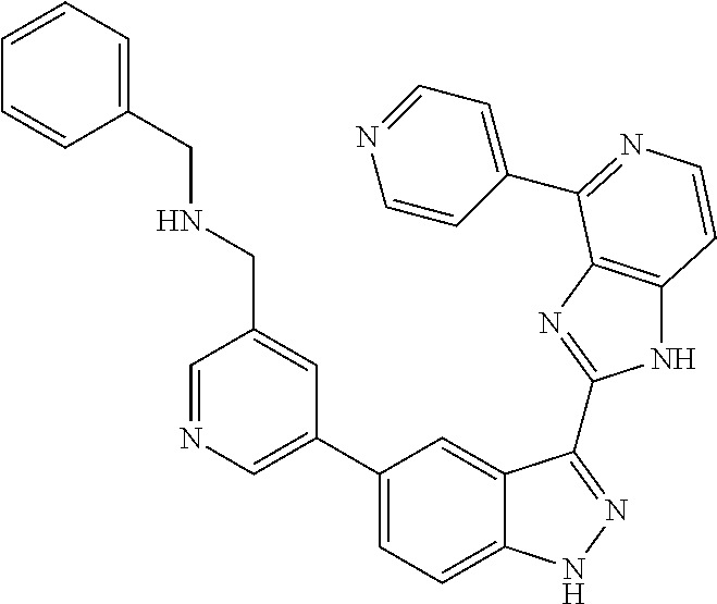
C1(C2=CN=CC(CNCC3=CC=CC=C3)=C2)=CC=C2C(=C1)C(C1=NC3=C(N1)C=CN=C3C1=CC=NC=C1)=NN2
